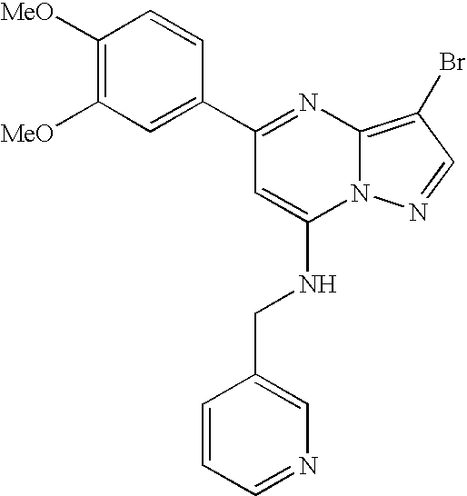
C1(C2=CC([MeO])=C([MeO])C=C2)=NC2=C(Br)C=NN2C(NCC2=CN=CC=C2)=C1
